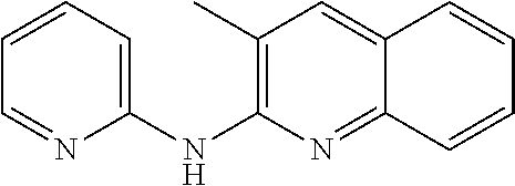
C1=CC=C(NC2=C(C)C=C3C(=N2)C=CC=C3)N=C1
